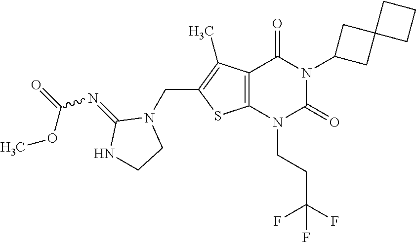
C12=C(N(CCC(F)(F)F)C(=O)N(C3CC4(C3)CCC4)C1=O)SC(CN1C(=NC(=O)OC)NCC1)=C2C
